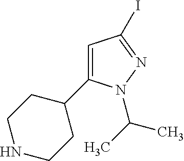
C1=C(C2CCNCC2)N(C(C)C)N=C1I
